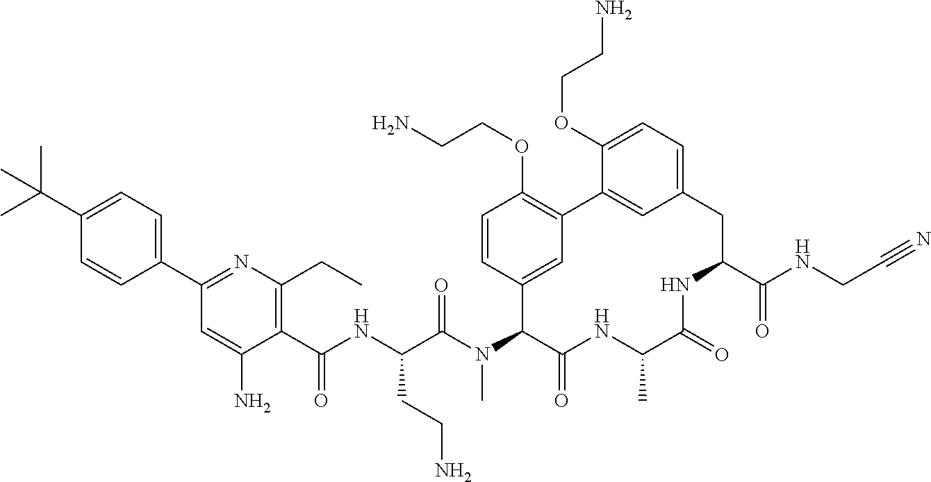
C1(C(NC(C(N(C2C(=O)NC(C)C(=O)NC(C(NCC#N)=O)CC3=CC=C(OCCN)C(=C3)C3=C(OCCN)C=CC2=C3)C)=O)CCN)=O)=C(CC)N=C(C2=CC=C(C(C)(C)C)C=C2)C=C1N
